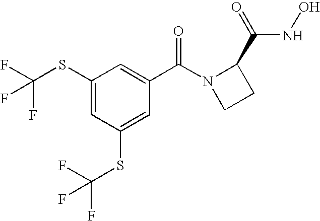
C1(SC(F)(F)F)=CC(SC(F)(F)F)=CC(C(N2CCC2C(=O)NO)=O)=C1
